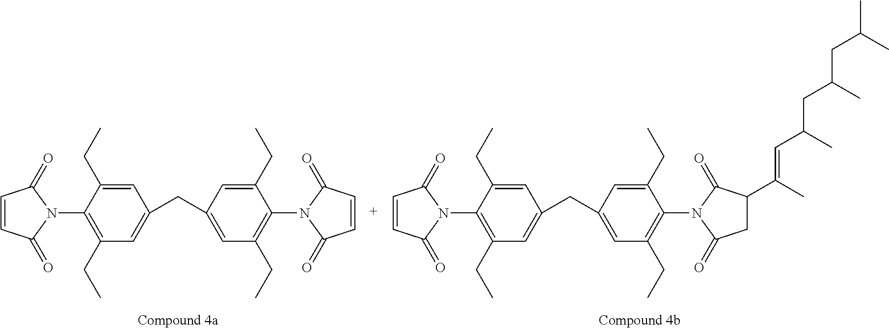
C1=CC(=O)N(C2=C(CC)C=C(CC3=CC(CC)=C(N4C(=O)C=CC4=O)C(CC)=C3)C=C2CC)C1=O.C1=CC(=O)N(C2=C(CC)C=C(CC3=CC(CC)=C(N4C(=O)CC(C(=CC(C)CC(C)CC(C)C)C)C4=O)C(CC)=C3)C=C2CC)C1=O
